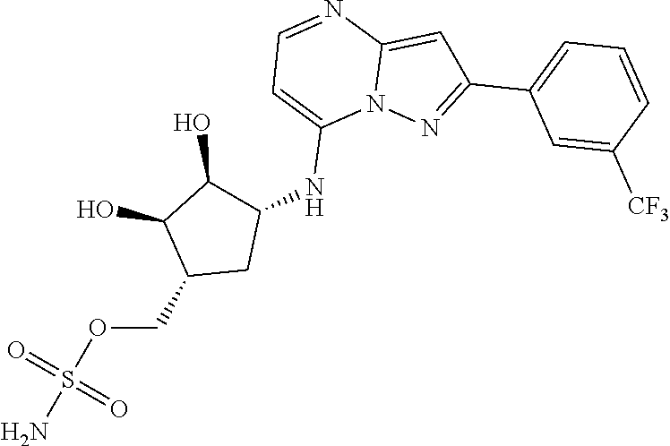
C1(COS(N)(=O)=O)CC(NC2=CC=NC3=CC(C4=CC=CC([CF3])=C4)=NN23)C(O)C1O
